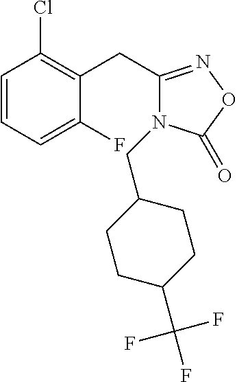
C1=CC=C(F)C(CC2=NOC(=O)N2CC2CCC(C(F)(F)F)CC2)=C1Cl
